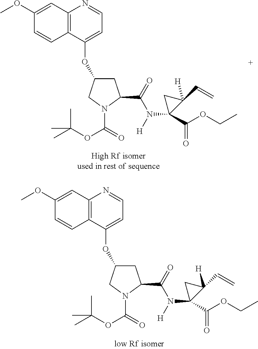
C1C(OC2=CC=NC3=C2C=CC(OC)=C3)CN(C(=O)OC(C)(C)C)C1C(=O)N(C1(C(OCC)=O)C(C=C)([H])C1)[H].C1C(OC2=CC=NC3=C2C=CC(OC)=C3)CN(C(=O)OC(C)(C)C)C1C(=O)N(C1(C(OCC)=O)C(C=C)([H])C1)[H]
